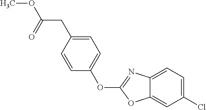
C1=CC(CC(OC)=O)=CC=C1OC1=NC2=CC=C(Cl)C=C2O1
